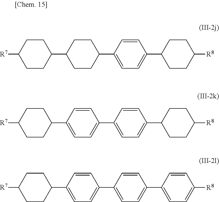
C1CC([R7])CCC1C1CCC(C2=CC=C(C3CCC([R8])CC3)C=C2)CC1.C1CC([R7])CCC1C1=CC=C(C2=CC=C(C3CCC([R8])CC3)C=C2)C=C1.C1CC([R7])CCC1C1=CC=C(C2=CC=C(C3=CC=C([R8])C=C3)C=C2)C=C1
